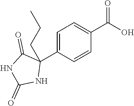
C1=C(C2(CCC)C(=O)NC(=O)N2)C=CC(C(O)=O)=C1
